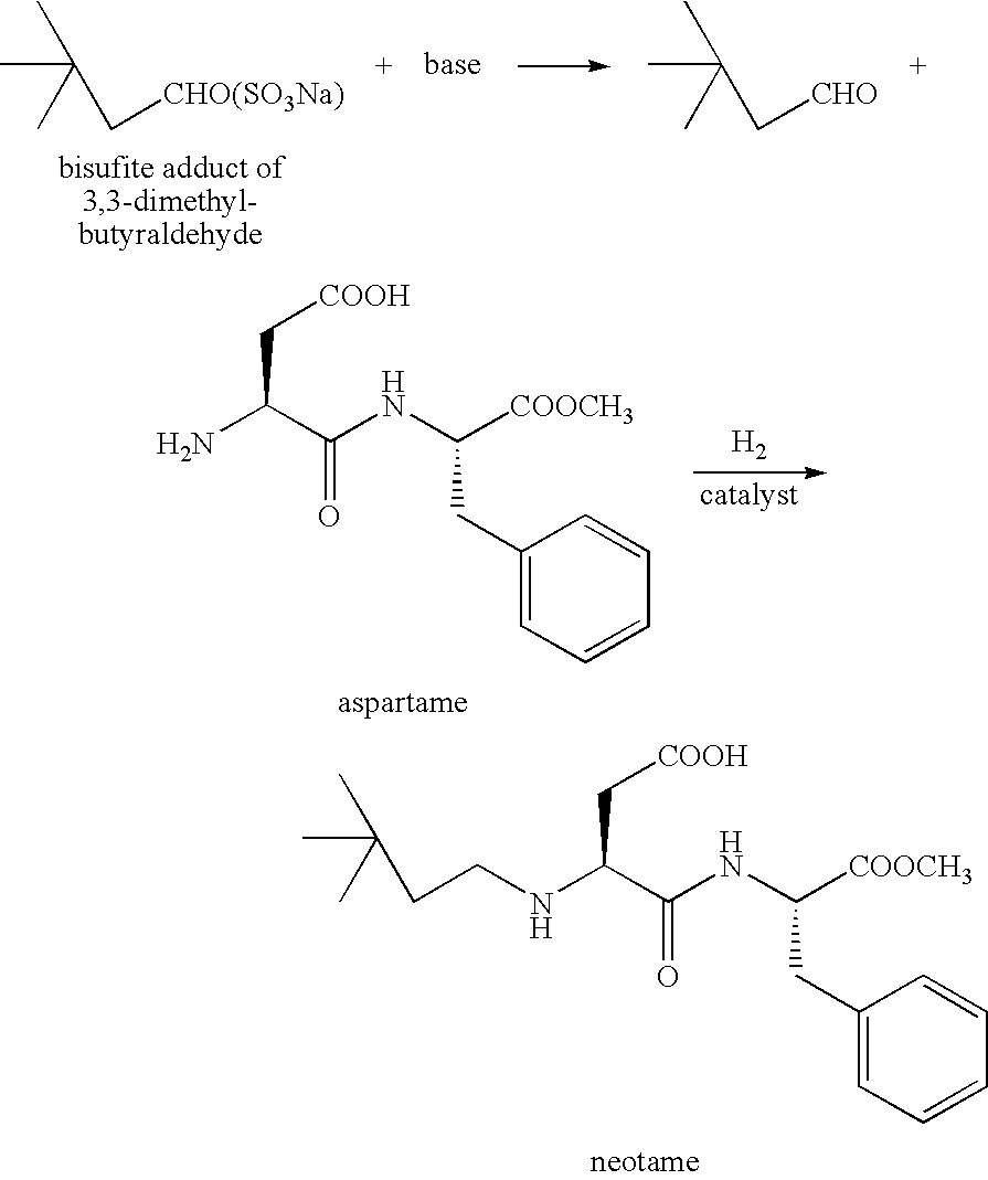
[H2].NC(C(NC([COOCH3])CC1=CC=CC=C1)=O)C[COOH].CC(C)(C)CCNC(C(NC([COOCH3])CC1=CC=CC=C1)=O)C[COOH].CC(C)(C)C[CHO(SO3Na)].CC(C)(C)C[CHO]
